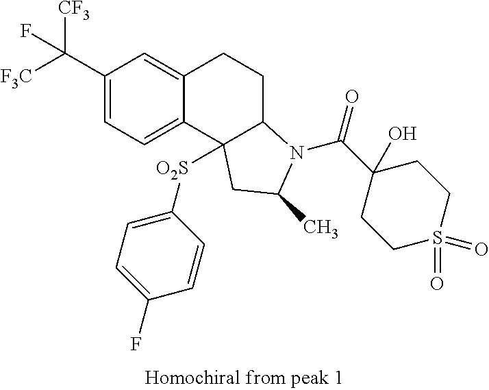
C(C1=CC=C2C(=C1)CCC1C2([O2S]C2=CC=C(F)C=C2)CC(C)N1C(C1(O)CCS(=O)(=O)CC1)=O)([F3C])([CF3])F
